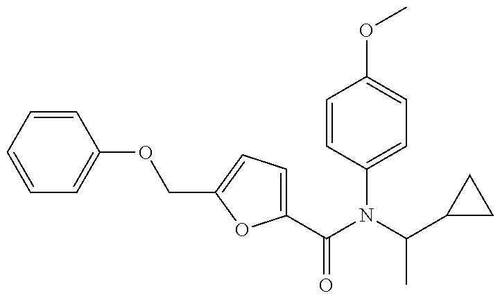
C1=CC=CC(OCC2=CC=C(C(N(C(C3CC3)C)C3=CC=C(OC)C=C3)=O)O2)=C1
